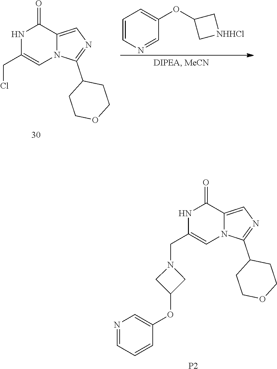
C12=CN=C(C3CCOCC3)N1C=C(CCl)NC2=O.C1=CN=CC(OC2C[NHHCl]C2)=C1.C12=CN=C(C3CCOCC3)N1C=C(CN1CC(OC3=CN=CC=C3)C1)NC2=O.[P2]
